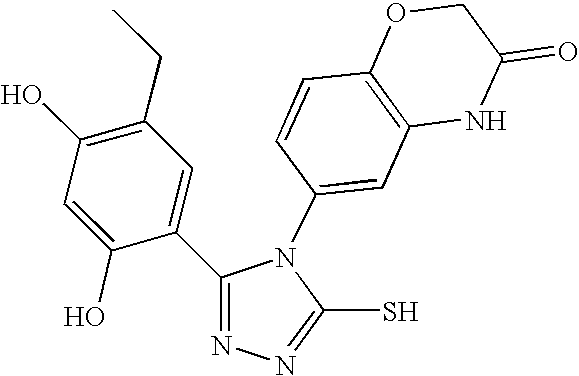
C1(O)=C(CC)C=C(C2=NN=C(S)N2C2=CC3=C(C=C2)OCC(=O)N3)C(O)=C1
